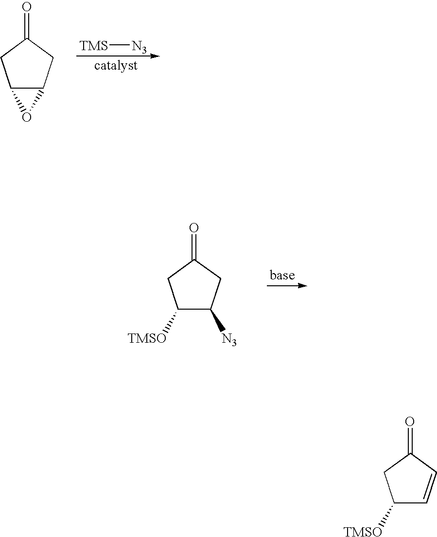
C12C(CC(=O)C1)O2.[TMS][N3].C1([TMSO])C([N3])CC(=O)C1.C1([TMSO])C=CC(=O)C1
